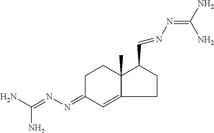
C1C(=NN=C(N)N)C=C2C(C)(C1)C(C=NN=C(N)N)CC2
